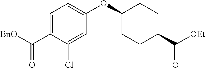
C1=C(C([BnO])=O)C(Cl)=CC(OC2CCC(C([OEt])=O)CC2)=C1
